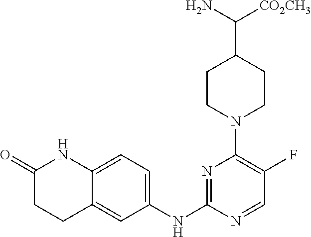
C12=CC=C(NC3=NC(N4CCC(C([CO2CH3])N)CC4)=C(F)C=N3)C=C1CCC(=O)N2
